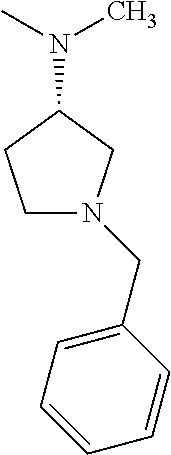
C1CC(N(C)C)CN1CC1=CC=CC=C1
